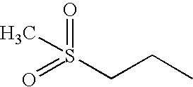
O=S(CCC)(=O)C
